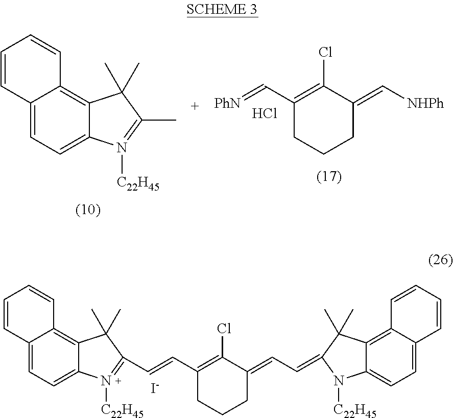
C1(C=[PhN])=C(Cl)C(=C[NHPh])CCC1.Cl.C12=CC=C3C(=C1C=CC=C2)C(C)(C)C(C)=N3[C22H45].C12=CC=C3C(=C1C=CC=C2)C(C)(C)C(C=CC1=C(Cl)C(=CC=C2C(C)(C)C4=C5C(=CC=C4N2[C22H45])C=CC=C5)CCC1)=N3[C22H45].[I-]
